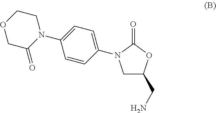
C1C(CN)OC(=O)N1C1=CC=C(N2CCOCC2=O)C=C1
